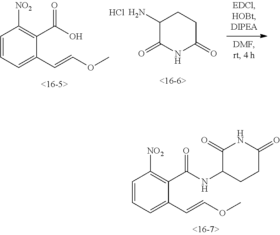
C1=CC=C(C=COC)C(C(O)=O)=C1[NO2].C1(N)C(=O)NC(=O)CC1.Cl.C1=CC=C(C=COC)C(C(NC2CCC(=O)NC2=O)=O)=C1[NO2]
